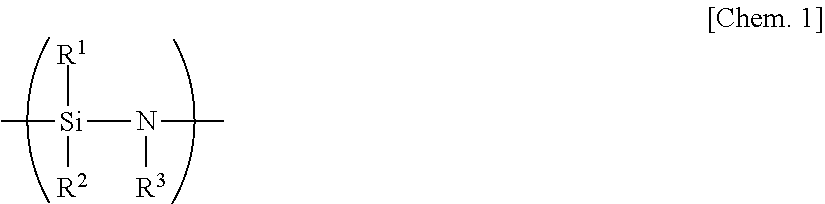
[Si](C)(N([R3])C)([R2])[R1]
